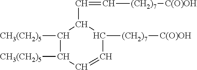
C1=CC([(CH2)7][C(O)OH])C(C=C[(CH2)7][C(O)OH])C([CH3(CH2)5])C1[CH3(CH2)5]
